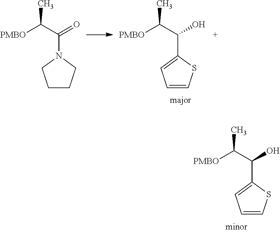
CC(C(=O)N1CCCC1)[PMBO].CC(C(O)C1=CC=CS1)[PMBO].CC(C(O)C1=CC=CS1)[PMBO]
